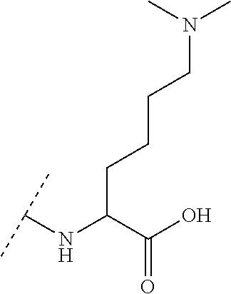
C(C(C(O)=O)NC(C)C)CCCN(C)C
